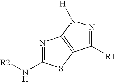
N1=C(N[R2])SC2=C1N([H])N=C2[R1]
